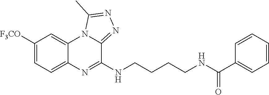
C1([F3CO])=CC=C2C(=C1)N1C(=NN=C1C)C(NCCCCNC(C1=CC=CC=C1)=O)=N2
